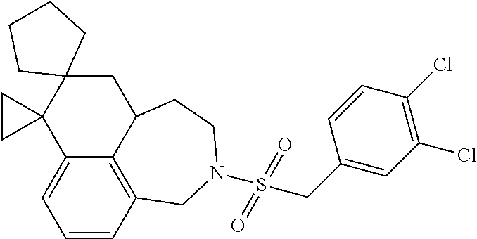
C1=CC2=C3C(=C1)C1(C4(CC3CCN(S(=O)(=O)CC3=CC(Cl)=C(Cl)C=C3)C2)CCCC4)CC1
